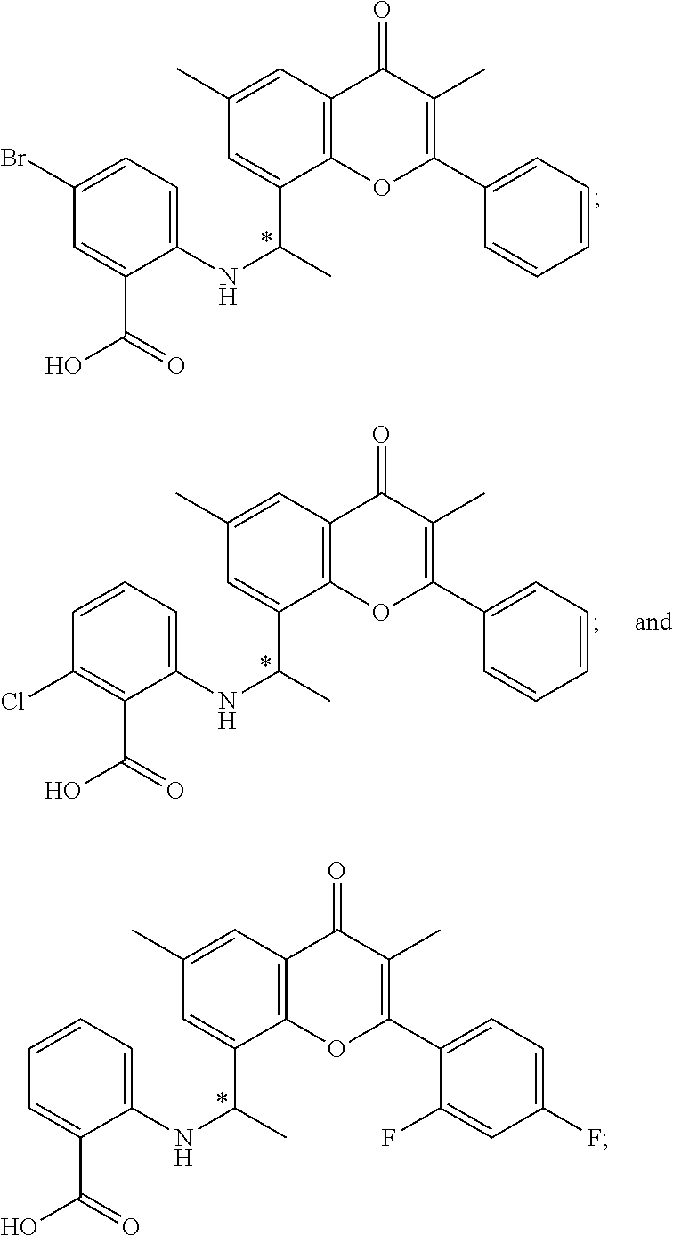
C1(Br)=CC=C(NC(C)C2=CC(C)=CC3=C2OC(C2=CC=CC=C2)=C(C)C3=O)C(C(=O)O)=C1.C1=CC=C(NC(C)C2=CC(C)=CC3=C2OC(C2=CC=C(F)C=C2F)=C(C)C3=O)C(C(=O)O)=C1.C1=CC=C(NC(C)C2=CC(C)=CC3=C2OC(C2=CC=CC=C2)=C(C)C3=O)C(C(=O)O)=C1Cl
